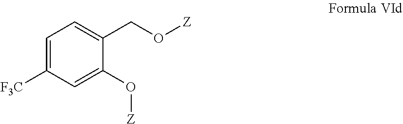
C1=C([F3C])C=C(O[Z])C(CO[Z])=C1
